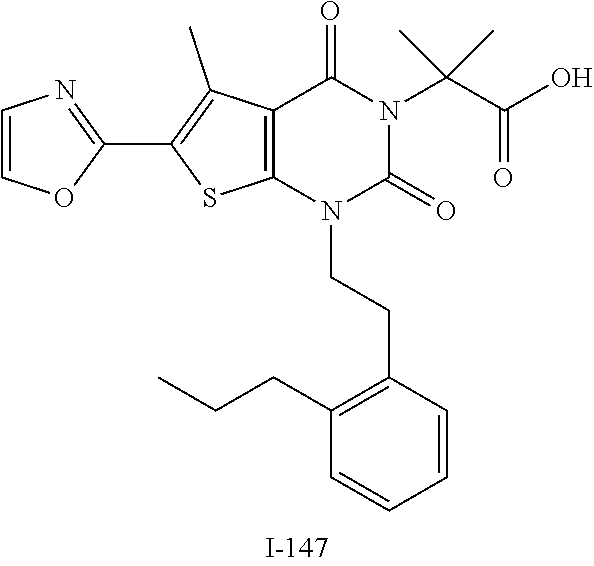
C12=C(N(CCC3=C(CCC)C=CC=C3)C(=O)N(C(C)(C(=O)O)C)C1=O)SC(C1=NC=CO1)=C2C
